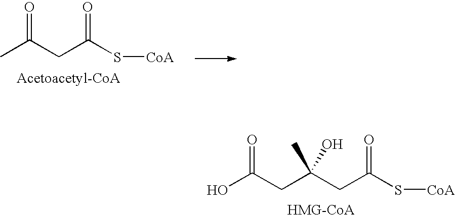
C(C(S[CoA])=O)C(CC(O)=O)(O)C.[HMG-CoA].C(C(S[CoA])=O)C(C)=O.[Acetoacetyl-CoA]
